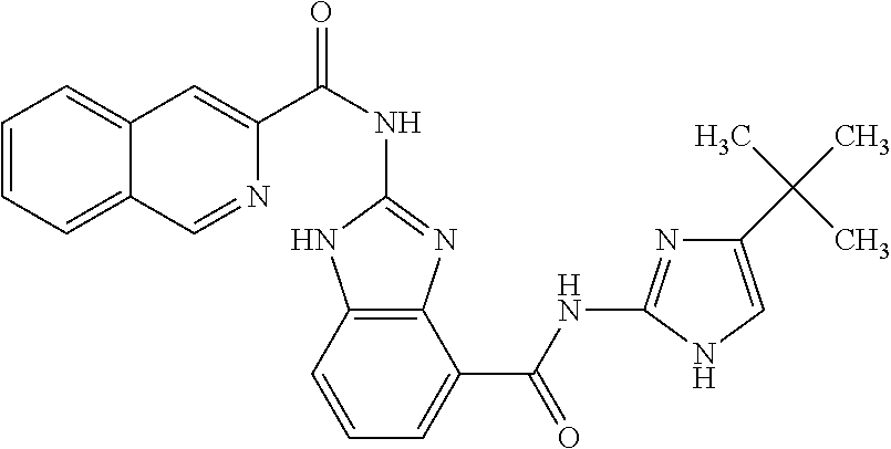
C1(NC(C2=CC3=CC=CC=C3C=N2)=O)=NC2=C(N1)C=CC=C2C(NC1=NC(C(C)(C)C)=CN1)=O
